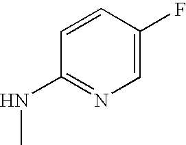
C1=C(F)C=CC(NC)=N1
